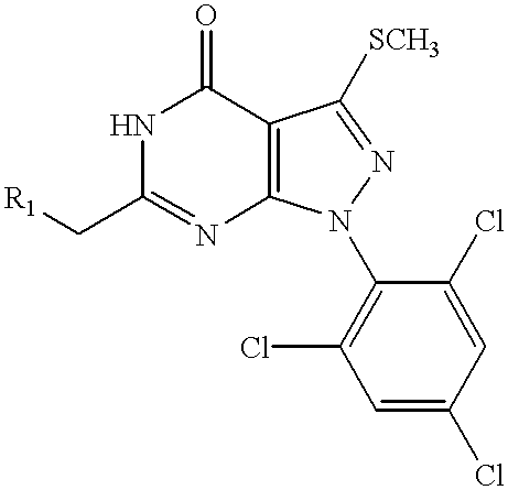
N1C(C[R1])=NC2=C(C1=O)C([SCH3])=NN2C1=C(Cl)C=C(Cl)C=C1Cl
